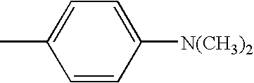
C1=C([N(CH3)2])C=CC(C)=C1
